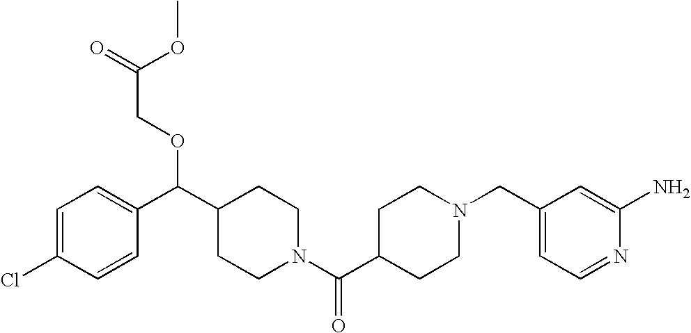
C1=C(Cl)C=CC(C(C2CCN(C(C3CCN(CC4=CC=NC(N)=C4)CC3)=O)CC2)OCC(=O)OC)=C1
